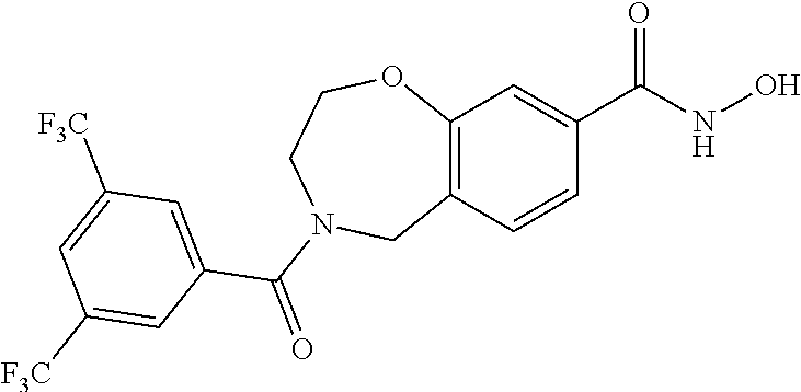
C12=C(C=CC(C(NO)=O)=C1)CN(C(=O)C1=CC([F3C])=CC([F3C])=C1)CCO2
